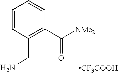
[NMe2]C(C1=C(CN)C=CC=C1)=O.[CF3COOH]
